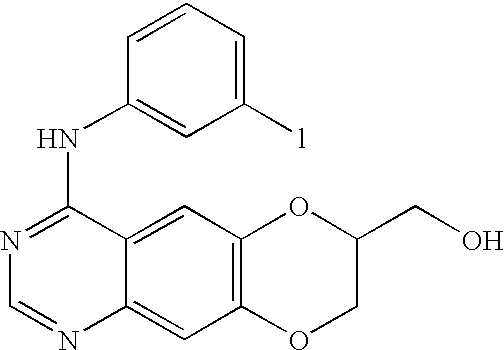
C1=NC2=CC3=C(C=C2C(NC2=CC([l])=CC=C2)=N1)OC(CO)CO3
